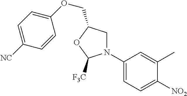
C1(OCC2CN(C3=CC=C([NO2])C(C)=C3)C([F3C])O2)=CC=C([NC])C=C1
